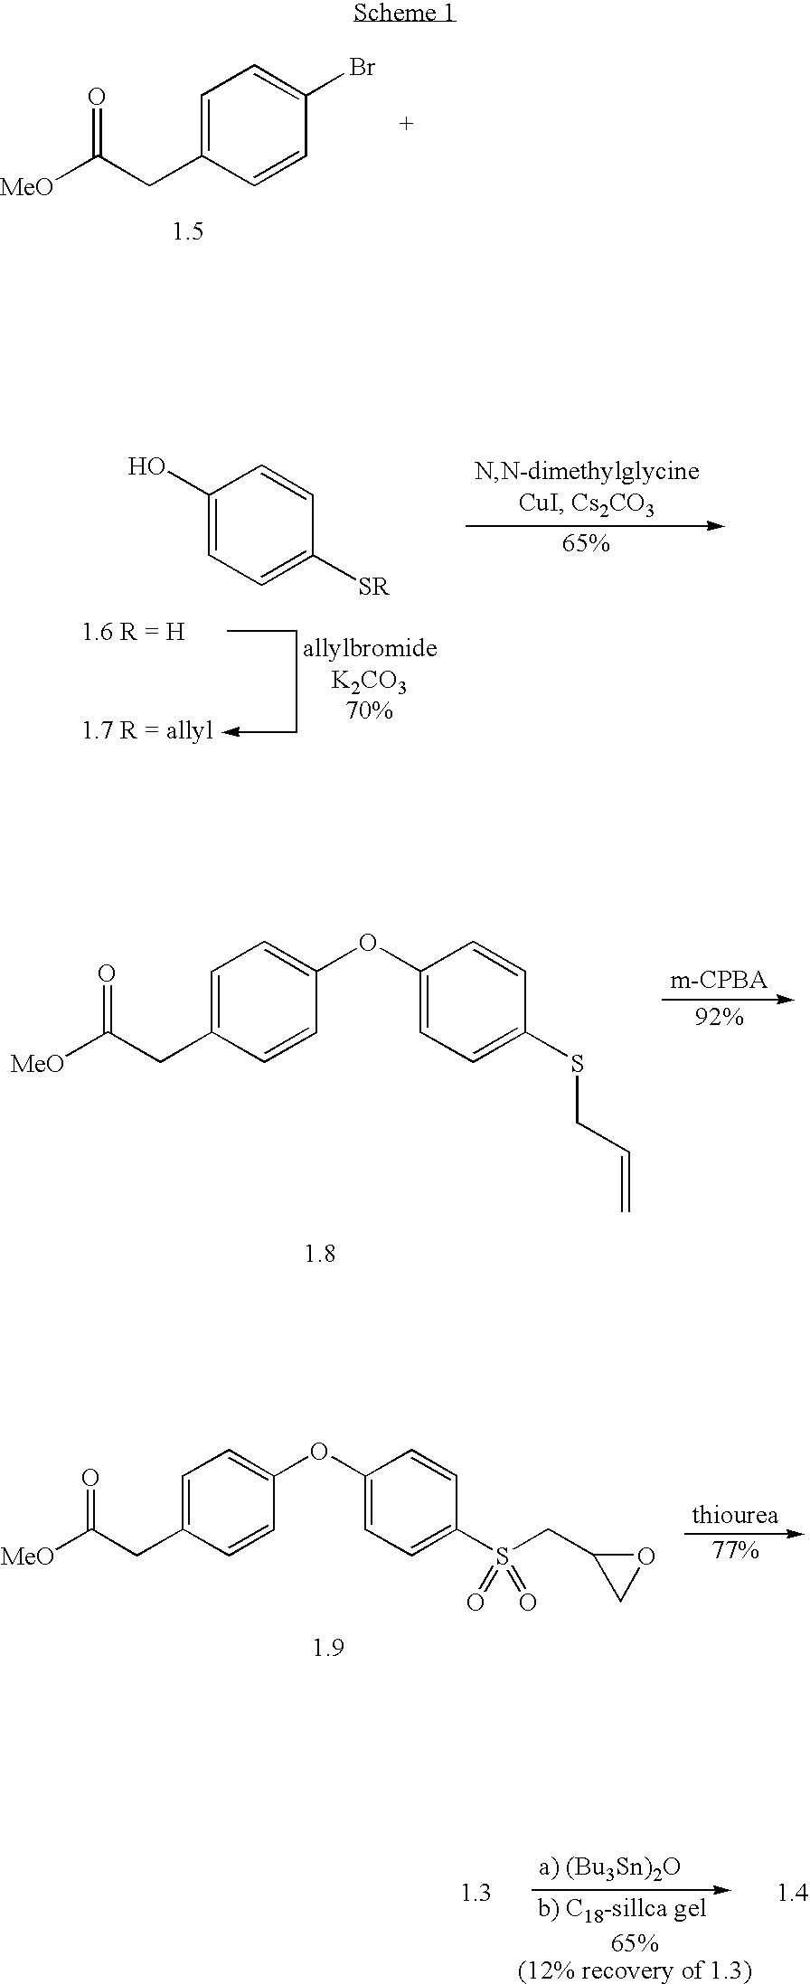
[MeO]C(CC1=CC=C(OC2=CC=C(SCC=C)C=C2)C=C1)=O.[MeO]C(CC1=CC=C(OC2=CC=C(S(CC3CO3)(=O)=O)C=C2)C=C1)=O.C1=C(CC([MeO])=O)C=CC(Br)=C1.C1(O)=CC=C([SR])C=C1
